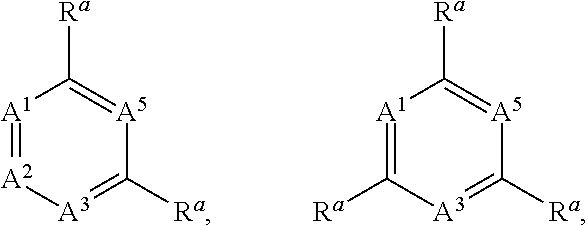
[A1]1=[A2][A3]=C([Ra])[A5]=C1[Ra].[A1]1=C([Ra])[A3]=C([Ra])[A5]=C1[Ra]
